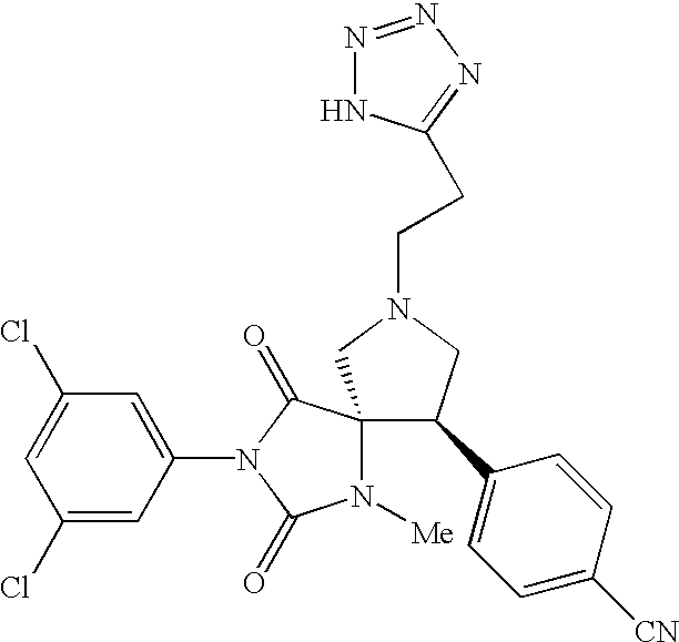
C1(Cl)=CC(N2C(=O)C3(N([Me])C2=O)CN(CCC2=NN=NN2)CC3C2=CC=C([CN])C=C2)=CC(Cl)=C1
